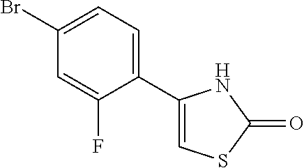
C1(C2=CC=C(Br)C=C2F)=CSC(=O)N1
